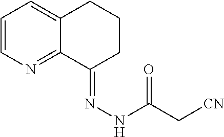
C1=CN=C2C(=C1)CCCC2=NNC(=O)C[CN]
